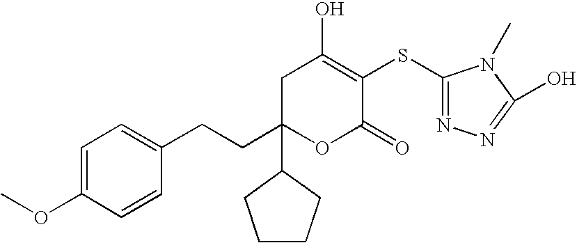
C1=C(OC)C=CC(CCC2(C3CCCC3)OC(=O)C(SC3=NN=C(O)N3C)=C(O)C2)=C1
